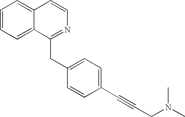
C1=CC=C2C(=C1)C=CN=C2CC1=CC=C(C#CCN(C)C)C=C1
